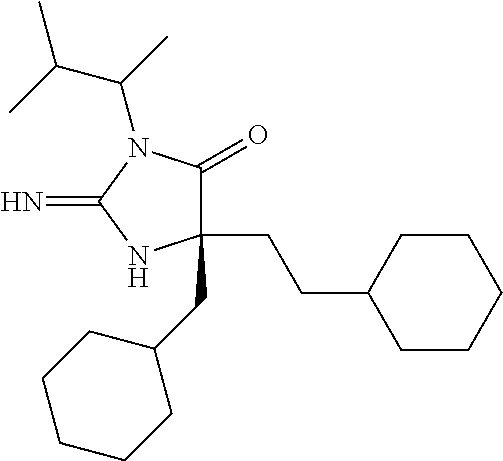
C1(CCC2CCCCC2)(CC2CCCCC2)C(=O)N(C(C)C(C)C)C(=N)N1
